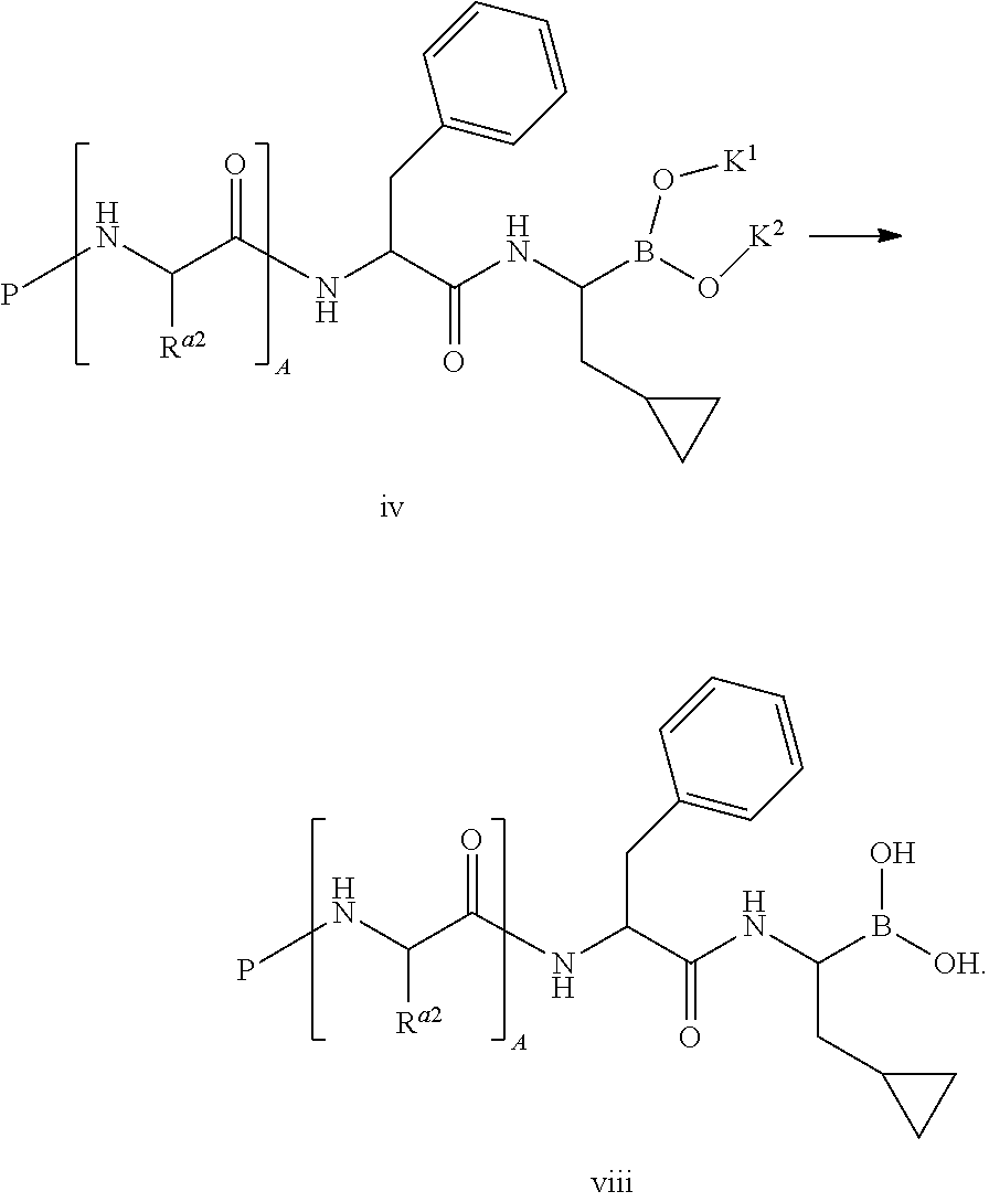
PNC(C(NC(C(NC(B([OH])O)CC1CC1)=O)CC1=CC=CC=C1)=O)[Ra2].PNC(C(NC(C(NC(B(O[K2])O[K1])CC1CC1)=O)CC1=CC=CC=C1)=O)[Ra2]
